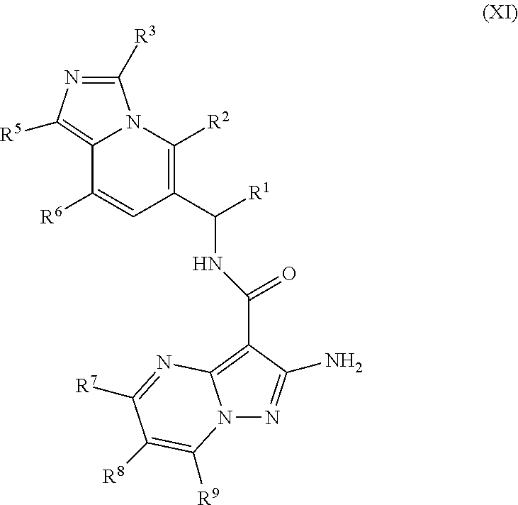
C1([R3])=NC([R5])=C2C([R6])=CC(C([R1])NC(=O)C3=C4N(N=C3N)C([R9])=C([R8])C([R7])=N4)=C([R2])N12
